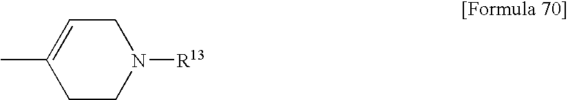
C1(C)=CCN([R13])CC1
